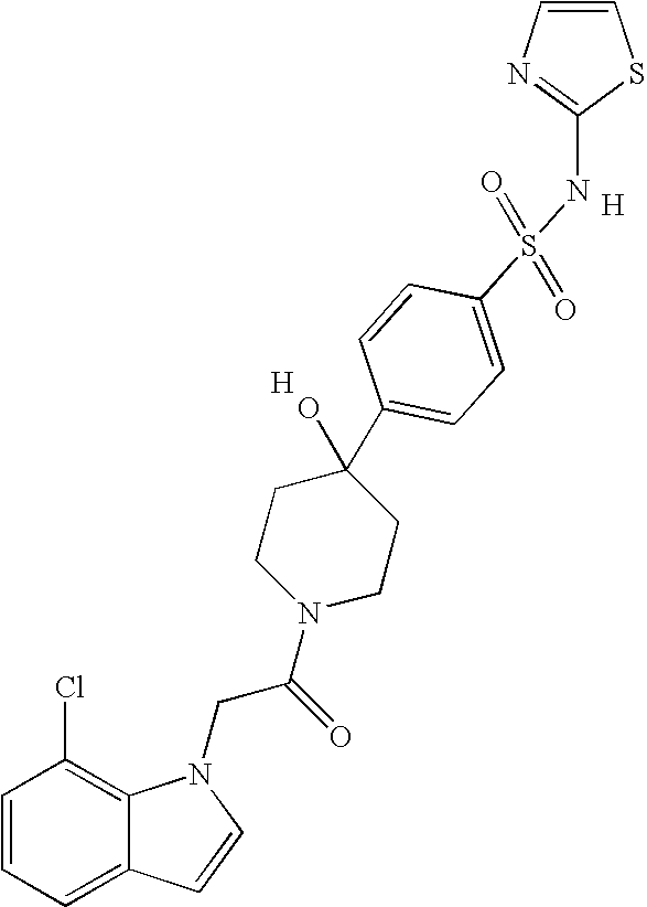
C1=CC=C2C(=C1Cl)N(CC(N1CCC(C3=CC=C(S(=O)(=O)NC4=NC=CS4)C=C3)(O)CC1)=O)C=C2.[H].[H]
